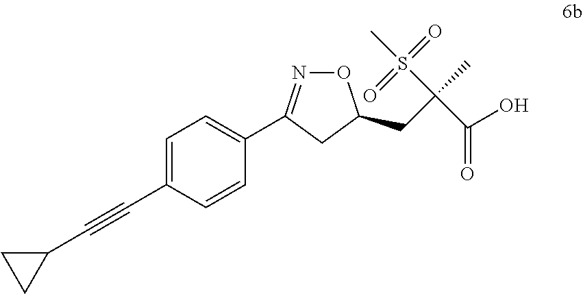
C1=C(C#CC2CC2)C=CC(C2=NOC(CC(S(=O)(=O)C)(C)C(O)=O)C2)=C1
